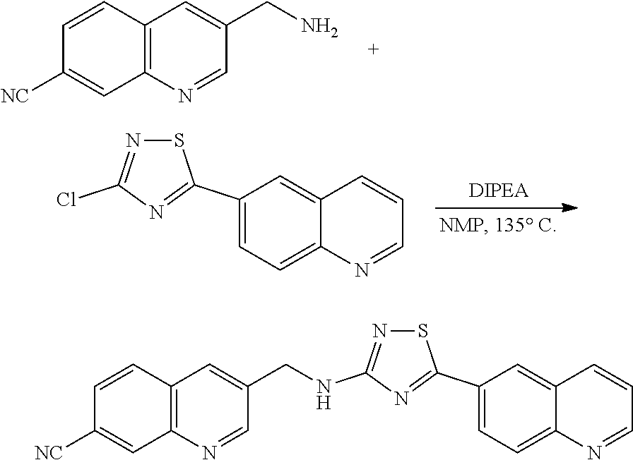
C1=CC2=C(C=C1[NC])N=CC(CN)=C2.S1N=C(Cl)N=C1C1=CC=C2C(=C1)C=CC=N2.S1N=C(NCC2=CC3=C(N=C2)C=C([NC])C=C3)N=C1C1=CC=C2C(=C1)C=CC=N2
